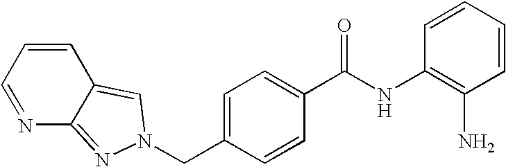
C1(C(=O)NC2=C(N)C=CC=C2)=CC=C(CN2N=C3N=CC=CC3=C2)C=C1
